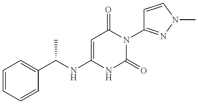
C1=CC=CC(C(NC2=CC(=O)N(C3=NN(C)C=C3)C(=O)N2)C)=C1
